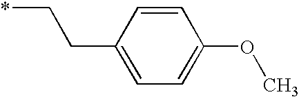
*CCC1=CC=C(OC)C=C1
